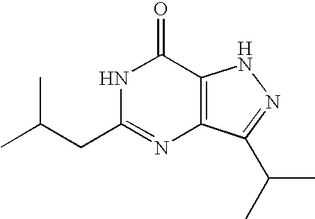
C(CC1=NC2=C(C(=O)N1)NN=C2C(C)C)(C)C
